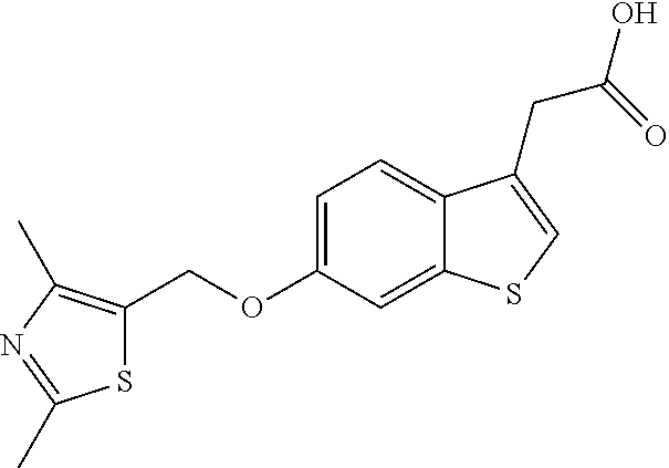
S1C(COC2=CC=C3C(=C2)SC=C3CC(=O)O)=C(C)N=C1C
